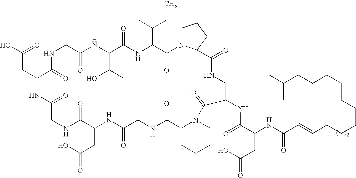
OC(=O)CC1C(=O)NCC(=O)NC(C(C)O)C(=O)NC(C(CC)C)C(=O)N2CCCC2C(=O)NCC(NC(=O)C(CC(O)=O)NC(C=CCCCCCCCCCC(C)C)=O)C(=O)N2C(C(=O)NCC(=O)NC(CC(=O)O)C(=O)NCC(=O)N1)CCCC2
